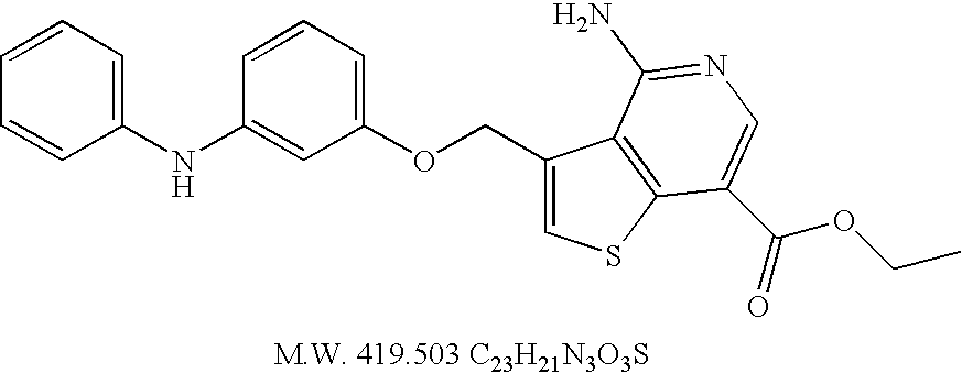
C1=CC=C(NC2=CC(OCC3=CSC4=C3C(N)=NC=C4C(OCC)=O)=CC=C2)C=C1
